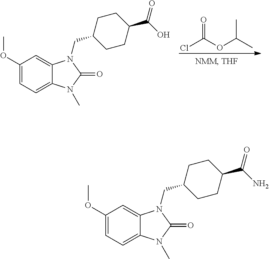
C1(OC)=CC=C2C(=C1)N(CC1CCC(C(O)=O)CC1)C(=O)N2C.ClC(OC(C)C)=O.C1(OC)=CC=C2C(=C1)N(CC1CCC(C(N)=O)CC1)C(=O)N2C
